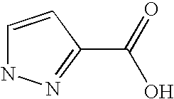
C1=CC(C(=O)O)=NN1
